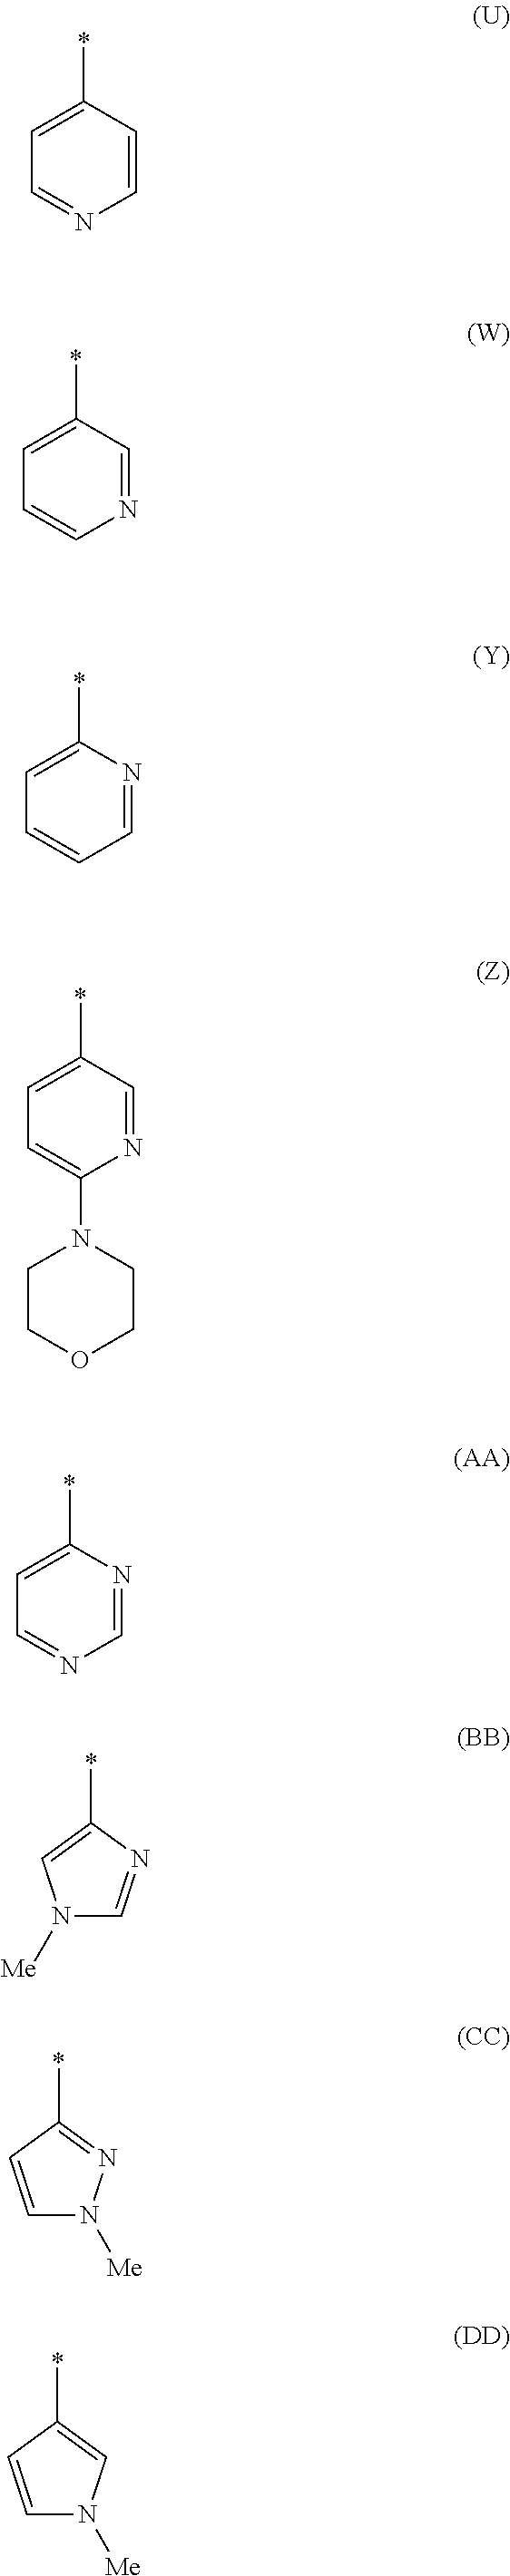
*C1=CC=NC=C1.*C1=CC=CN=C1.*C1=CC=CC=N1.*C1=CC=C(N2CCOCC2)N=C1.*C1=CC=NC=N1.*C1=CN([Me])C=N1.*C1=NN([Me])C=C1.*C1=CN([Me])C=C1
